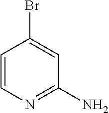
C1=CN=C(N)C=C1Br
